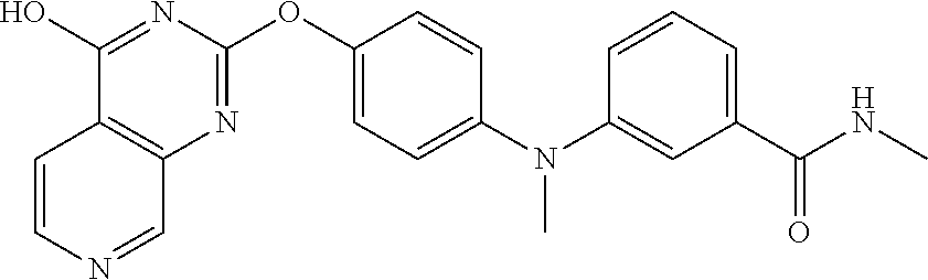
C12=C(N=C(OC3=CC=C(N(C4=CC(C(NC)=O)=CC=C4)C)C=C3)N=C1O)C=NC=C2
